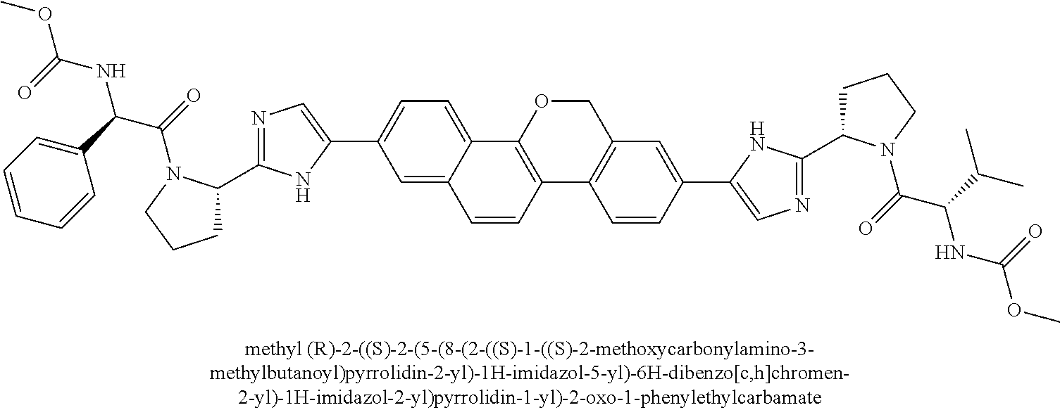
C1=C2C(=CC=C1C1=CN=C(C3CCCN3C(=O)C(C3=CC=CC=C3)NC(OC)=O)N1)C1=C(C=C2)C2=C(C=C(C3=CN=C(C4CCCN4C(=O)C(C(C)C)NC(OC)=O)N3)C=C2)CO1
